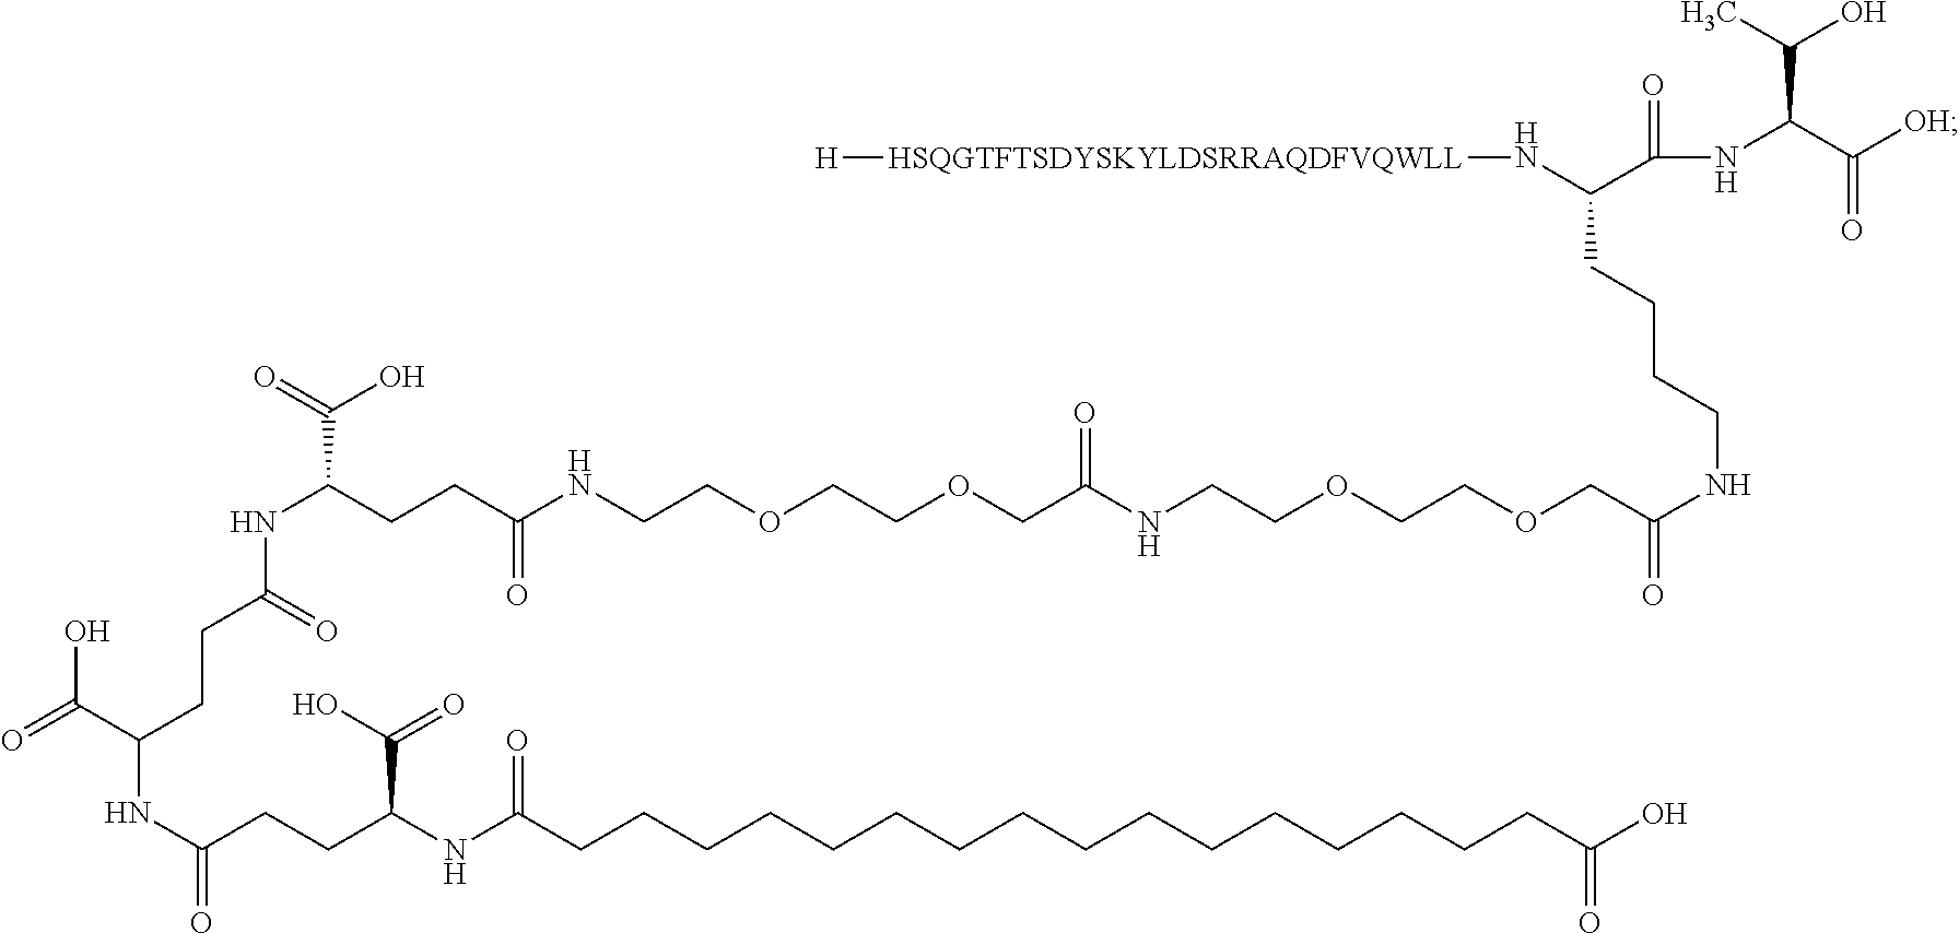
C(NC(CCC(C(=O)O)NC(CCCCCCCCCCCCCCCCC(O)=O)=O)=O)(CCC(=O)NC(C(=O)O)CCC(NCCOCCOCC(NCCOCCOCC(NCCCCC(N[HSQGTFTSDYSKYLDSRRAQDFVQWLL][H])C(NC(C([OH])=O)C(C)O)=O)=O)=O)=O)C(=O)O
